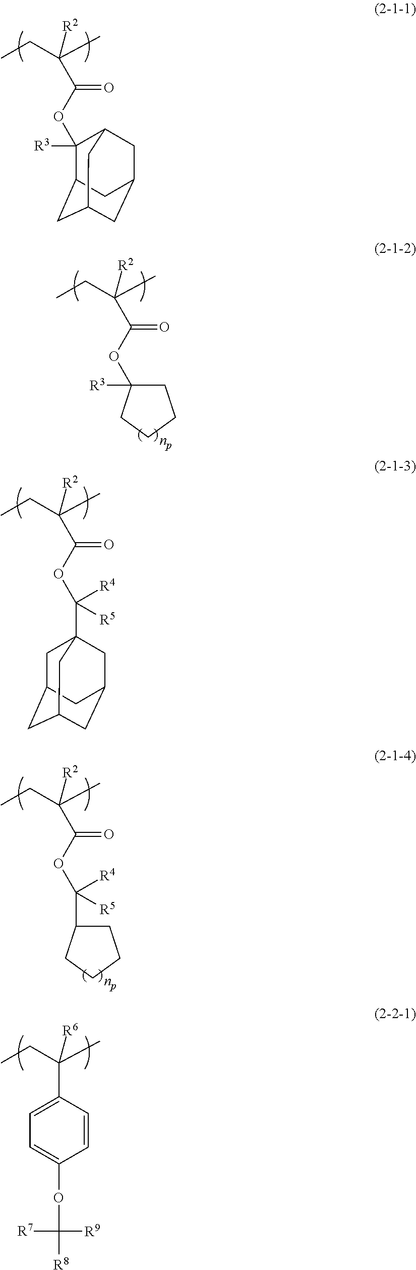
CCC(C)([R6])C1=CC=C(OC([R7])([R9])[R8])C=C1.CCC(C)([R2])C(OC1([R3])C2CC3CC(CC1C3)C2)=O.CCC(C)([R2])C(OC([R4])(C12CC3CC(CC(C1)C3)C2)[R5])=O.CCC(C)([R2])C(OC([R4])([R5])C1CCCC1)=O.CCC(C)([R2])C(OC1([R3])CCCC1)=O
